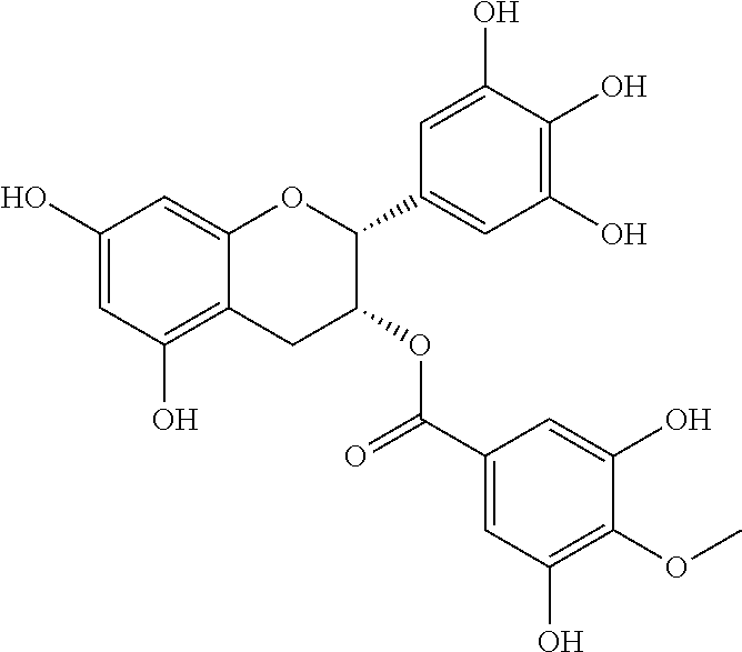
C1(O)=CC(O)=C2C(=C1)OC(C1=CC(O)=C(O)C(O)=C1)C(OC(C1=CC(O)=C(OC)C(O)=C1)=O)C2
